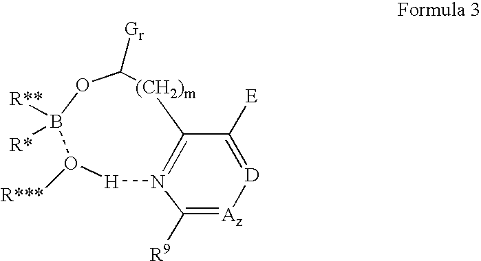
[H]1O([R***])B([R*])([R**])OC([Gr])[(CH2)m]C2=N1C([R9])=[Az][D]=C2[E]
